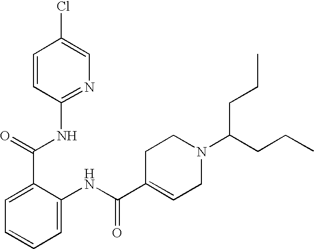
C1=CC(NC(C2=CC=CC=C2NC(C2=CCN(C(CCC)CCC)CC2)=O)=O)=NC=C1Cl
